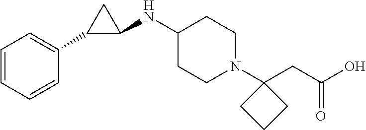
C1(NC2CC2C2=CC=CC=C2)CCN(C2(CC(O)=O)CCC2)CC1
